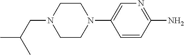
C1=CC(N)=NC=C1N1CCN(CC(C)C)CC1
